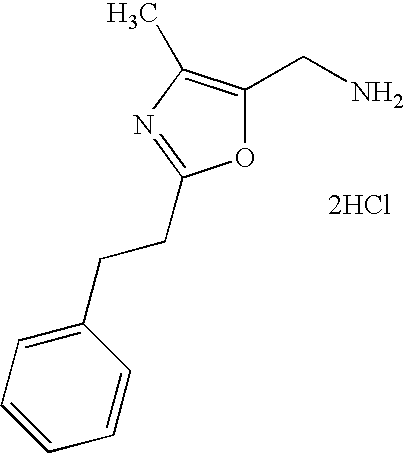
O1C(CN)=C(C)N=C1CCC1=CC=CC=C1.[2HCl]
